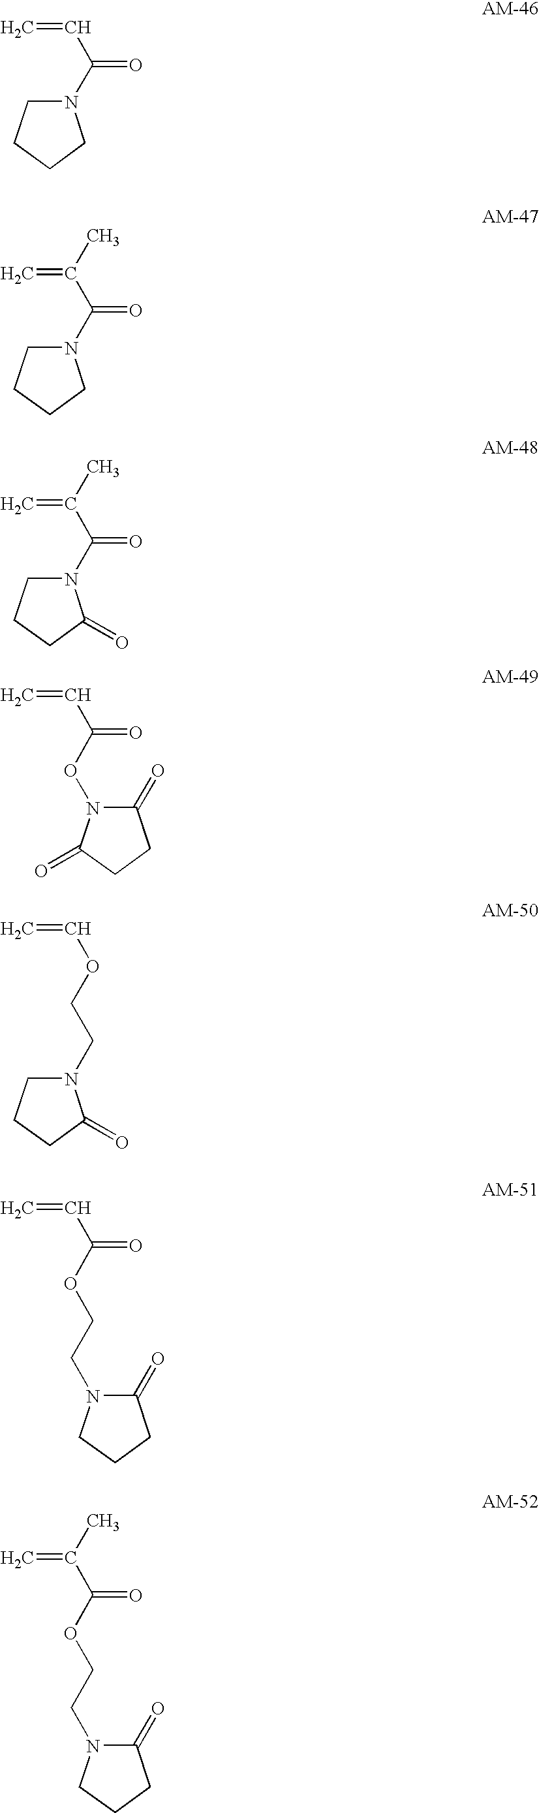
N1(C(C=C)=O)CCCC1.N1(C(C(=C)C)=O)CCCC1.N1(C(C(=C)C)=O)CCCC1=O.C(C=C)(=O)ON1C(=O)CCC1=O.O(C=C)CCN1CCCC1=O.C(C=C)(OCCN1C(=O)CCC1)=O.C(C(=C)C)(OCCN1C(=O)CCC1)=O
